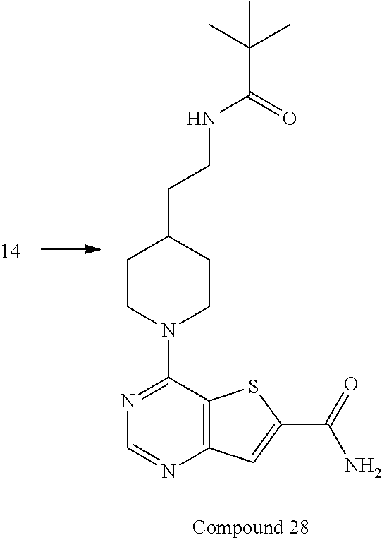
N1=C(N2CCC(CCNC(=O)C(C)(C)C)CC2)C2=C(N=C1)C=C(C(N)=O)S2
